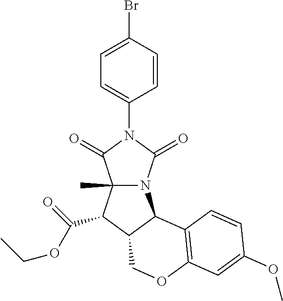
C1(Br)=CC=C(N2C(=O)N3C(C)(C2=O)C(C(OCC)=O)C2C3C3=C(OC2)C=C(OC)C=C3)C=C1
